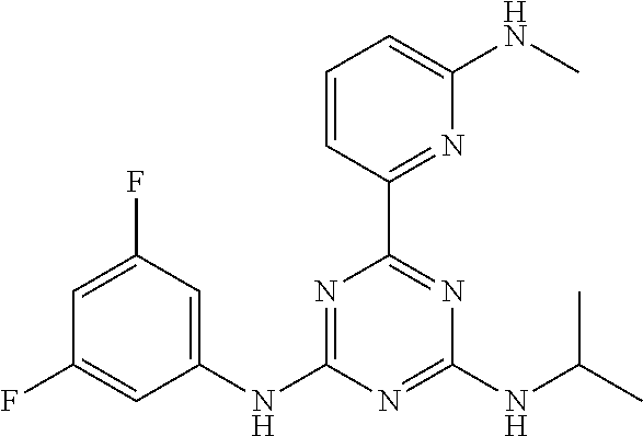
N1=C(NC2=CC(F)=CC(F)=C2)N=C(NC(C)C)N=C1C1=NC(NC)=CC=C1
